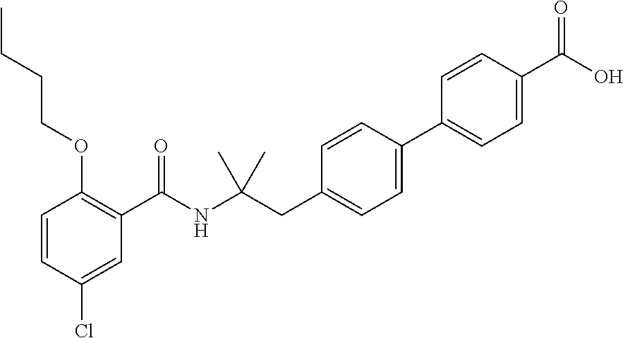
C1=CC(Cl)=CC(C(NC(CC2=CC=C(C3=CC=C(C(O)=O)C=C3)C=C2)(C)C)=O)=C1OCCCC
